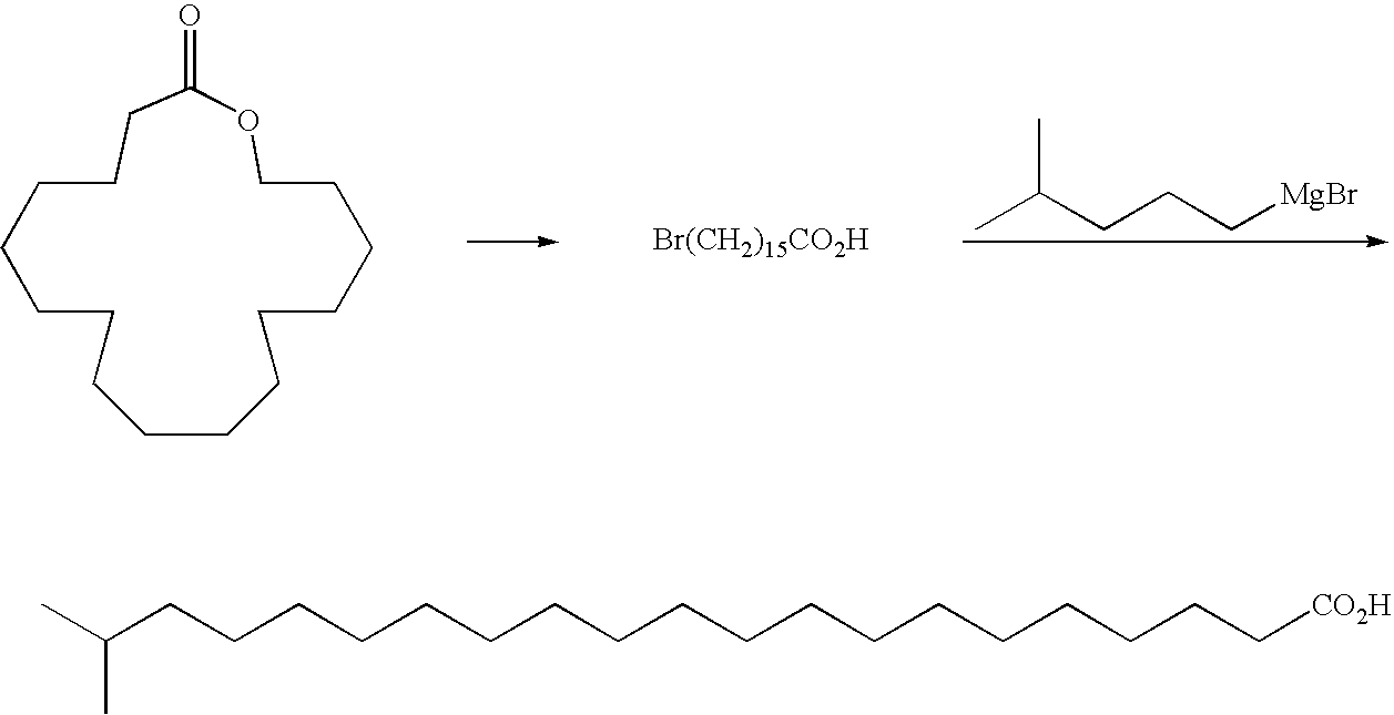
C(CCC(C)C)[MgBr].C1CC(=O)OCCCCCCCCCCCCC1.[Br(CH2)15CO2H].C(CCCCCCCCCCCCCC[CO2H])CCCC(C)C
